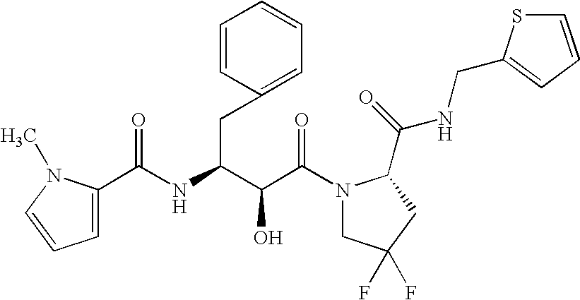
C(C(N1CC(F)(F)CC1C(NCC1=CC=CS1)=O)=O)(O)C(CC1=CC=CC=C1)NC(=O)C1=CC=CN1C
